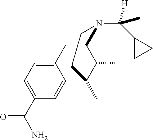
C1(C(N)=O)=CC=C2C(=C1)C1(C)C(C)C(C2)N(C([H])(C2CC2)C)CC1
